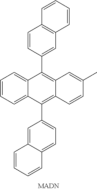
C1=CC(C2=C3C(=C(C4=CC=C5C(=C4)C=CC=C5)C4=CC=CC=C24)C=CC(C)=C3)=CC2=C1C=CC=C2
